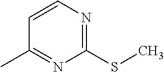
C1=CN=C(SC)N=C1C
